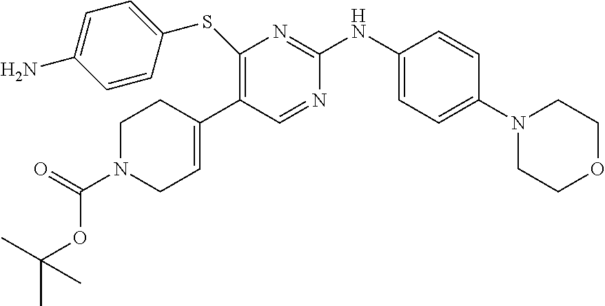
S(C1=C(C2=CCN(C(=O)OC(C)(C)C)CC2)C=NC(NC2=CC=C(N3CCOCC3)C=C2)=N1)C1=CC=C(N)C=C1
